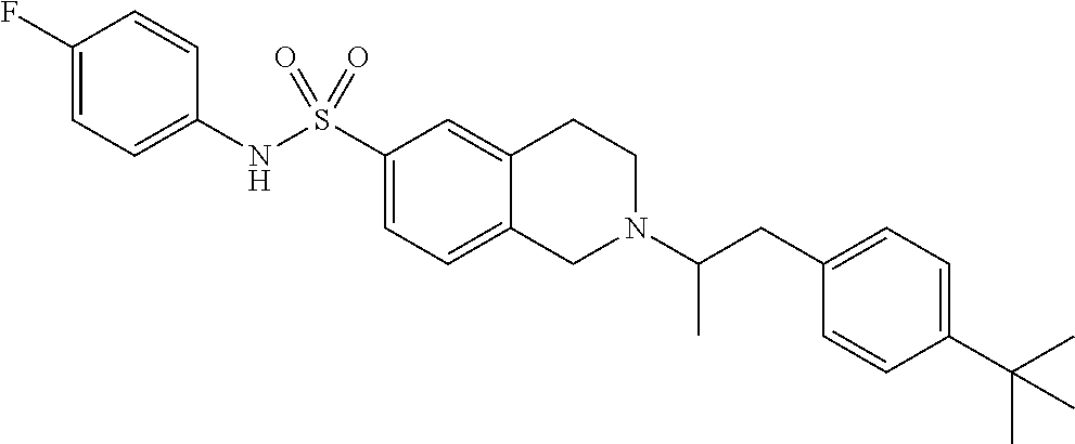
C1(F)=CC=C(NS(C2=CC=C3C(=C2)CCN(C(CC2=CC=C(C(C)(C)C)C=C2)C)C3)(=O)=O)C=C1
